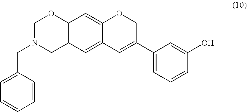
C1=C(CN2CC3=C(OC2)C=C2C(=C3)C=C(C3=CC=CC(O)=C3)CO2)C=CC=C1
